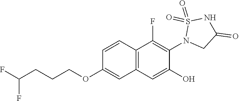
C1=CC2=C(C=C1OCCCC(F)F)C=C(O)C(N1CC(=O)NS1(=O)=O)=C2F
